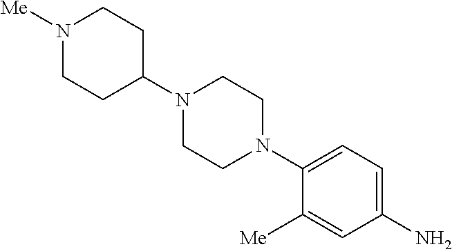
[Me]C1=CC(N)=CC=C1N1CCN(C2CCN([Me])CC2)CC1
